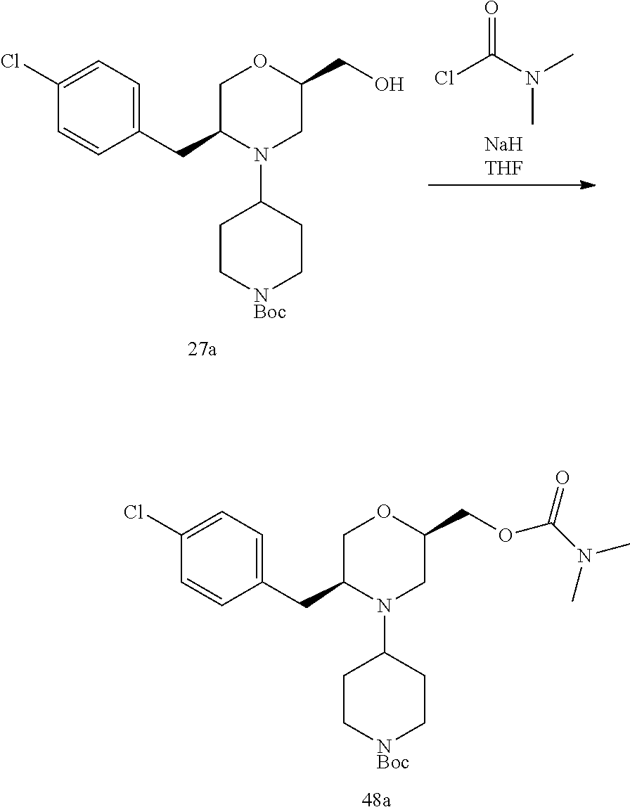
C1(CC2N(C3CC[NBoc]CC3)CC(COC(N(C)C)=O)OC2)=CC=C(Cl)C=C1.C1(CC2N(C3CC[NBoc]CC3)CC(CO)OC2)=CC=C(Cl)C=C1.N(C)(C(Cl)=O)C
